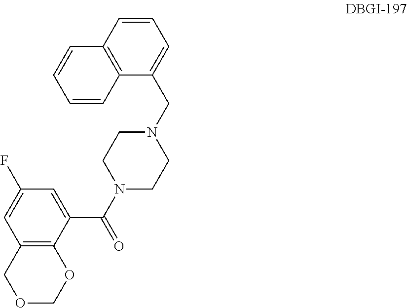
C1=CC2=C(C(CN3CCN(C(=O)C4=CC(F)=CC5=C4OCOC5)CC3)=C1)C=CC=C2
